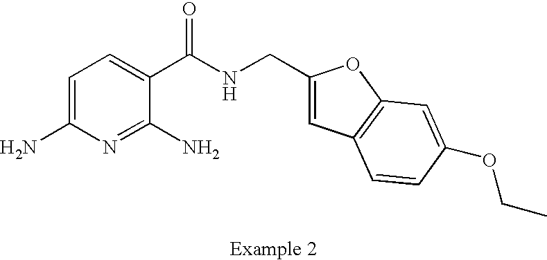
C1=C(N)N=C(N)C(C(NCC2=CC3=C(O2)C=C(OCC)C=C3)=O)=C1
